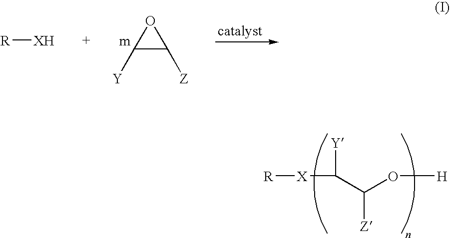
[R][X]C([Y])C(O[H])[Z].C1([Y])C([Z])O1.[R][XH]
